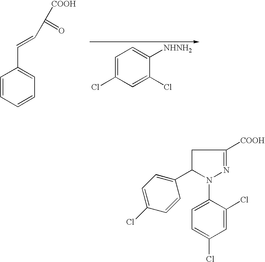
C1=C(Cl)C=C(Cl)C([NHNH2])=C1.C1=CC=CC=C1C=CC([COOH])=O.C1C(C2=CC=C(Cl)C=C2)N(C2=CC=C(Cl)C=C2Cl)N=C1[COOH]
